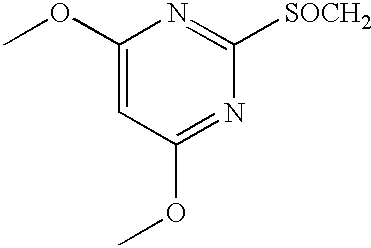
C1(OC)=CC(OC)=NC([SOCH2])=N1
